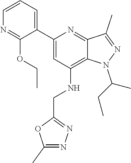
C(CC)(C)N1C2=C(NCC3=NN=C(C)O3)C=C(C3=CC=CN=C3OCC)N=C2C(C)=N1
